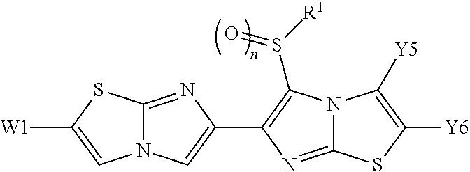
N12C(=NC(C3=C(S([R1])=O)N4C(=N3)SC([Y6])=C4[Y5])=C1)SC([W1])=C2
